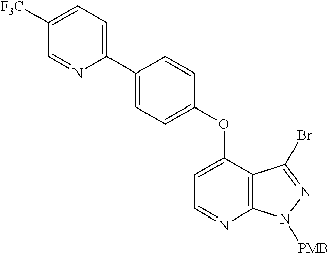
C1=NC(C2=CC=C(OC3=CC=NC4=C3C(Br)=NN4[PMB])C=C2)=CC=C1[F3C]
